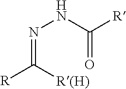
N(=C([R(H)])[R])NC([R])=O
